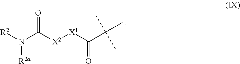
[R2]N(C([X2][X1]C(C(C)(C)C)=O)=O)[R2a]
